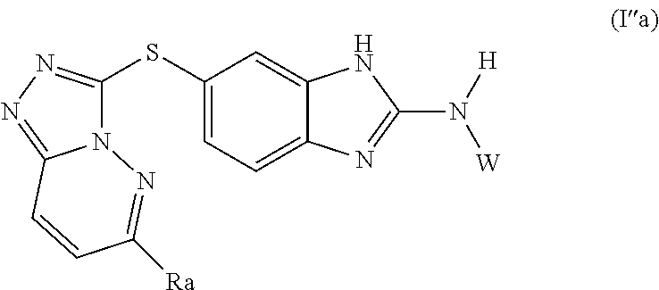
C1=C2C(=CC=C1SC1=NN=C3N1N=C([Ra])C=C3)N=C(N([W])[H])N2
